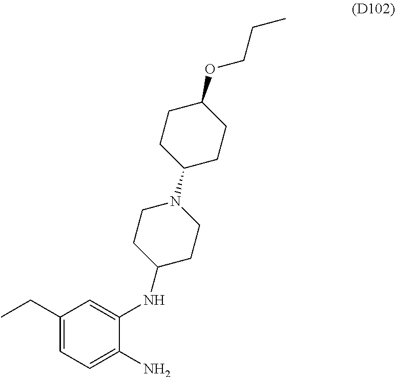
C1(CC)=CC=C(N)C(NC2CCN(C3CCC(OCCC)CC3)CC2)=C1
